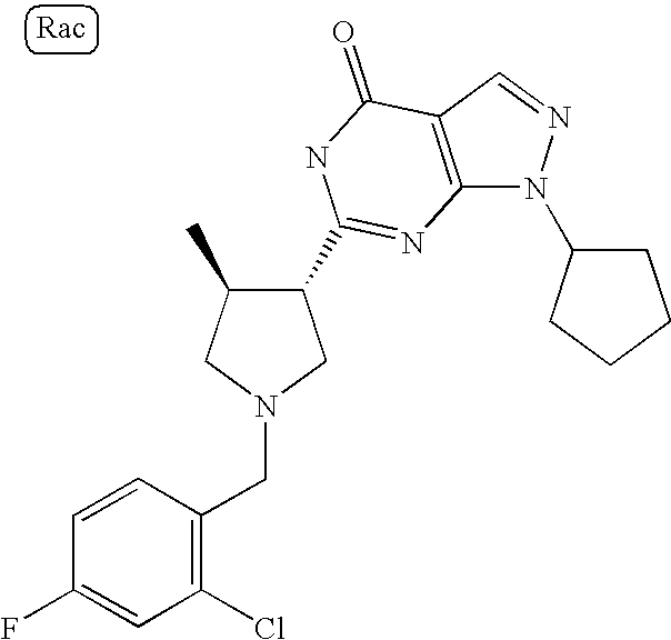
C12=C(C=NN1C1CCCC1)C(=O)NC(C1C(C)CN(CC3=C(Cl)C=C(F)C=C3)C1)=N2
